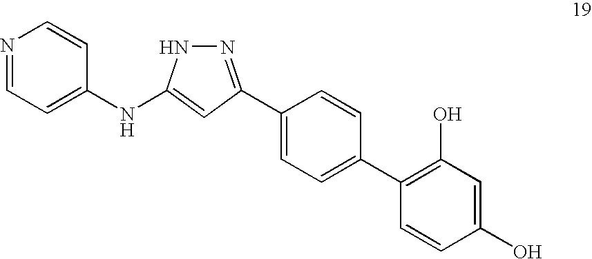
C1(C2=NNC(NC3=CC=NC=C3)=C2)=CC=C(C2=C(O)C=C(O)C=C2)C=C1
